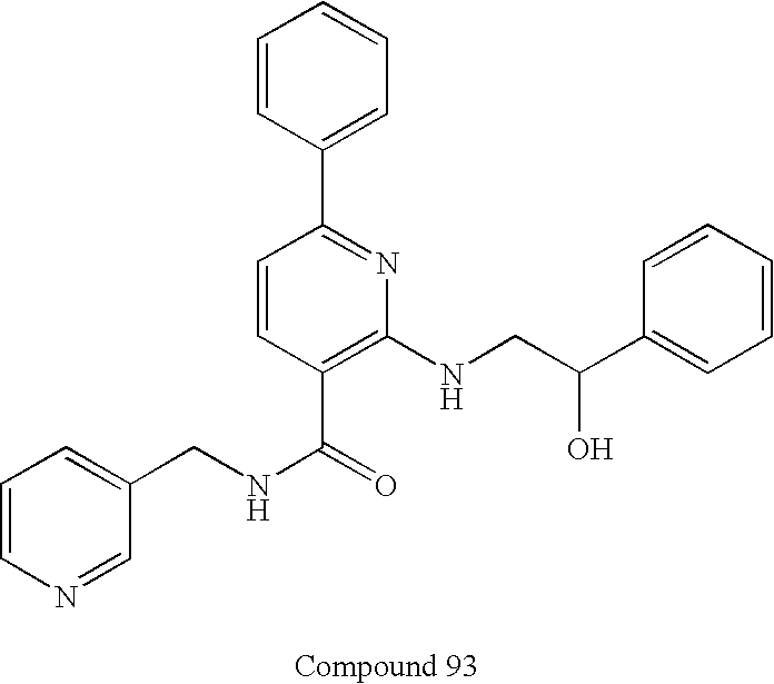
N1=CC(CNC(=O)C2=C(NCC(C3=CC=CC=C3)O)N=C(C3=CC=CC=C3)C=C2)=CC=C1
